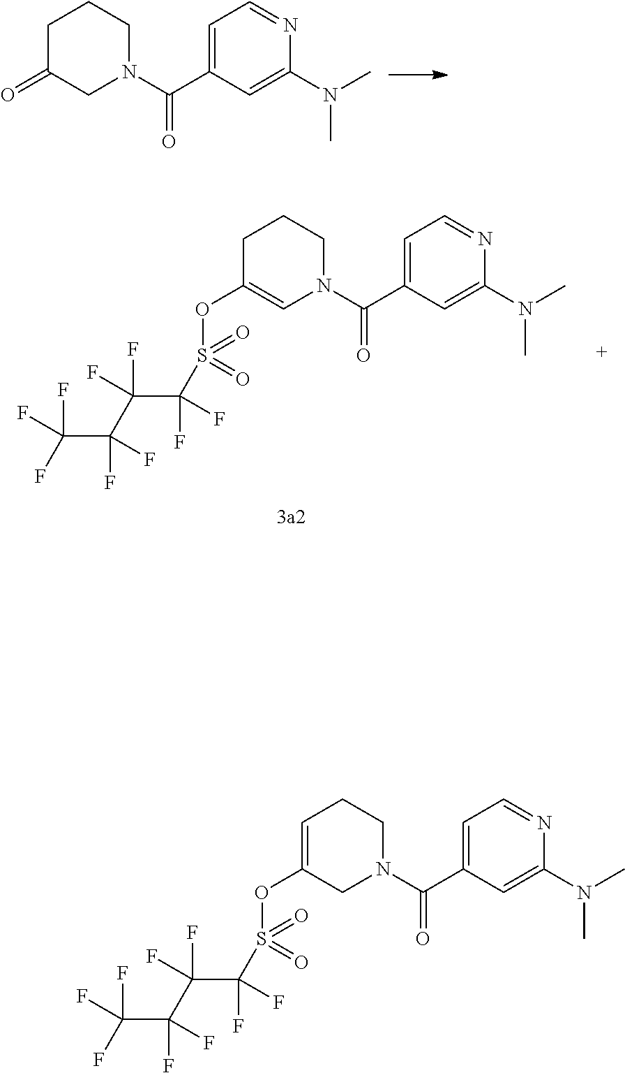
C1=C(C(N2CCCC(=O)C2)=O)C=C(N(C)C)N=C1.C1=C(C(N2CCCC(OS(C(C(C(C(F)(F)F)(F)F)(F)F)(F)F)(=O)=O)=C2)=O)C=C(N(C)C)N=C1.C1=C(C(N2CCC=C(OS(C(C(C(C(F)(F)F)(F)F)(F)F)(F)F)(=O)=O)C2)=O)C=C(N(C)C)N=C1
